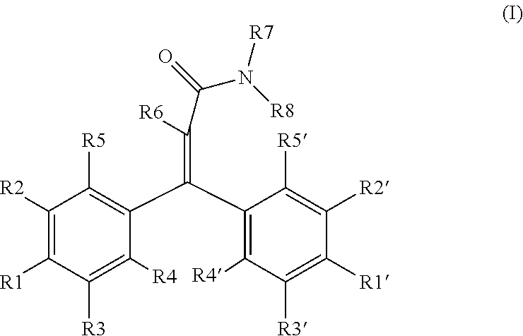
C1([R2])=C([R1])C([R3])=C([R4])C(C(C2=C([R4])C([R3])=C([R1])C([R2])=C2[R5])=C([R6])C(N([R8])[R7])=O)=C1[R5]
